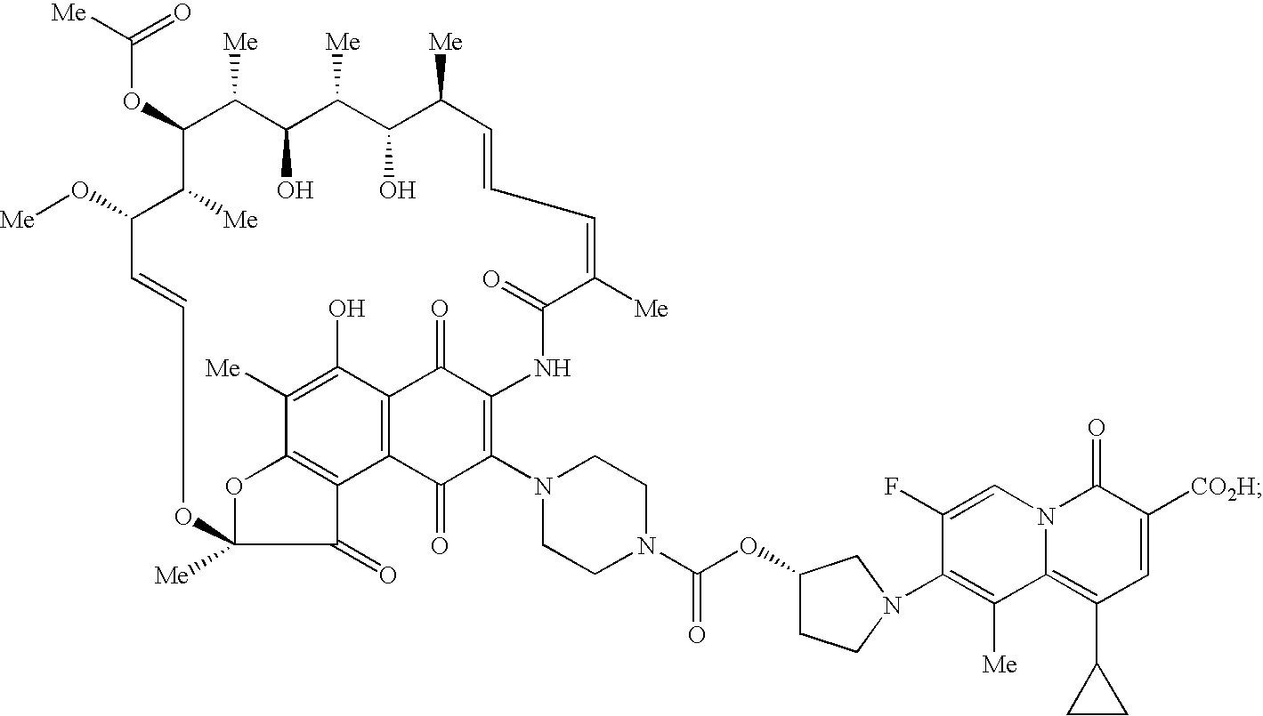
C(OC1C([Me])C(O)C([Me])C(O)C([Me])C=CC=C([Me])C(=O)NC2=C(N3CCN(C(=O)OC4CN(C5=C([Me])C6=C(C7CC7)C=C([CO2H])C(=O)N6C=C5F)CC4)CC3)C(=O)C3=C(C2=O)C(O)=C([Me])C2=C3C(=O)C([Me])(O2)OC=CC(O[Me])C1[Me])([Me])=O
